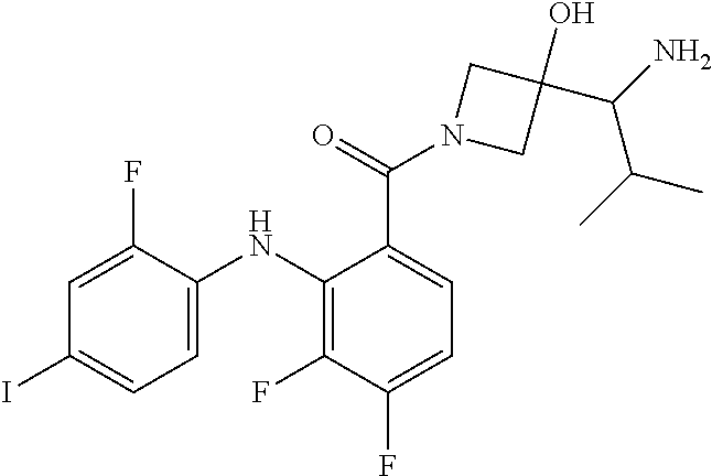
C1=C(F)C(NC2=C(F)C(F)=CC=C2C(=O)N2CC(C(N)C(C)C)(O)C2)=CC=C1I
